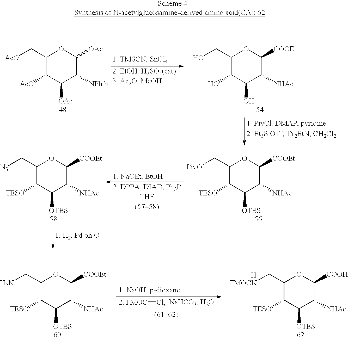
C1(C[PivO])C([TESO])C([OTES])C([NHAc])C([COOEt])O1.C1(C[N3])C([TESO])C([OTES])C([NHAc])C([COOEt])O1.C1(C[AcO])C([AcO])C([OAc])C([NPhth])C([OAc])O1.C1(CO)C(O)C(O)C([NHAc])C([COOEt])O1.C1(CN)C([TESO])C([OTES])C([NHAc])C([COOEt])O1.C1(C[FMOCN])C([TESO])C([OTES])C([NHAc])C([COOH])O1.[H].[2. FMOC]Cl
